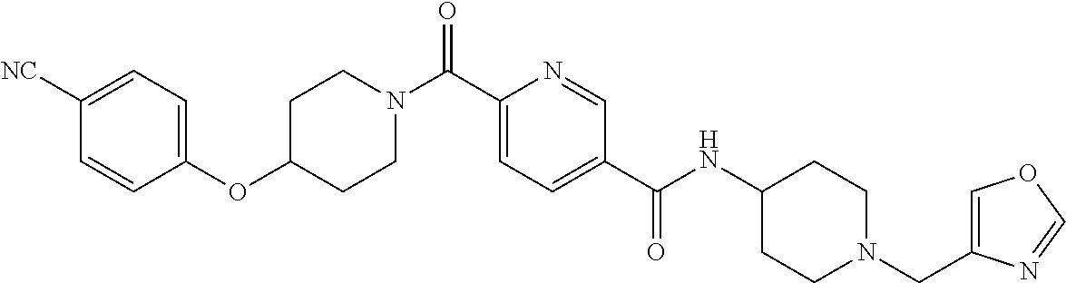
C1CN(C(C2=CC=C(C(=O)NC3CCN(CC4=COC=N4)CC3)C=N2)=O)CCC1OC1=CC=C([NC])C=C1
